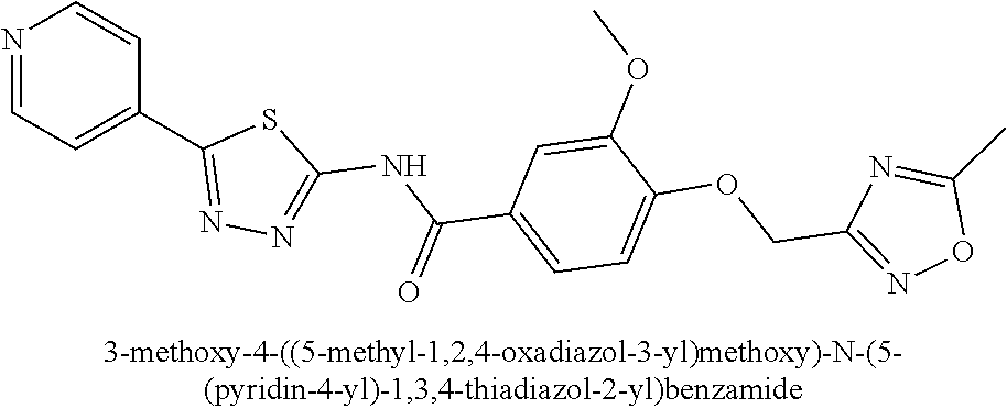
N1=CC=C(C2=NN=C(NC(C3=CC=C(OCC4=NOC(C)=N4)C(OC)=C3)=O)S2)C=C1
